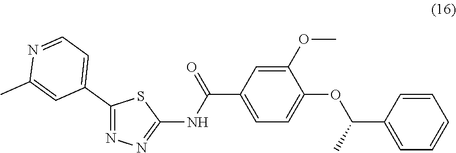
C1=CC=CC=C1C(OC1=CC=C(C(NC2=NN=C(C3=CC=NC(C)=C3)S2)=O)C=C1OC)C
